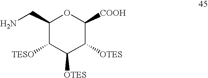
C1(CN)C([TESO])C([OTES])C([OTES])C([COOH])O1
